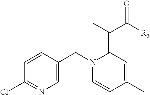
C1=CC(CN2C=CC(C)=CC2=C(C([R3])=O)C)=CN=C1Cl
